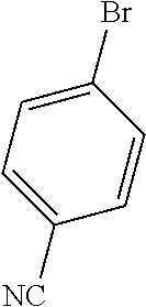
C1=CC(Br)=CC=C1[NC]
